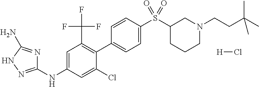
C1=CC(S(C2CCCN(CCC(C)(C)C)C2)(=O)=O)=CC=C1C1=C(C(F)(F)F)C=C(NC2=NNC(N)=N2)C=C1Cl.[H]Cl
